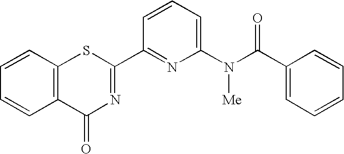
C1=CC2=C(C=C1)SC(C1=NC(N(C(=O)C3=CC=CC=C3)[Me])=CC=C1)=NC2=O
